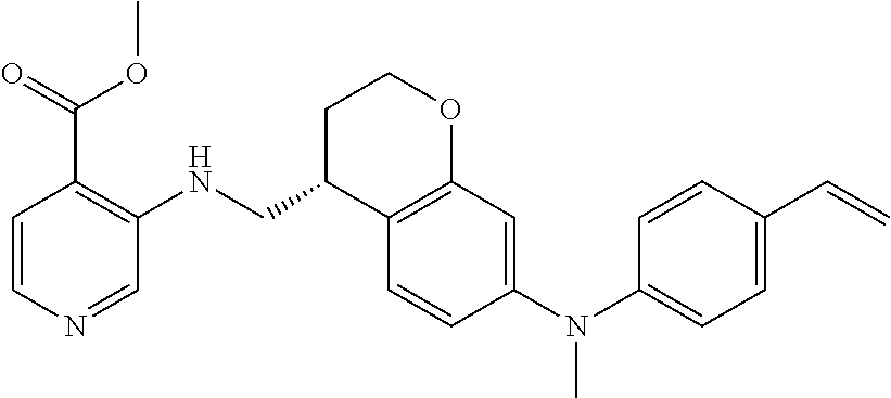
C1=CC(N(C2=CC=C(C=C)C=C2)C)=CC2=C1C(CNC1=C(C(OC)=O)C=CN=C1)CCO2
